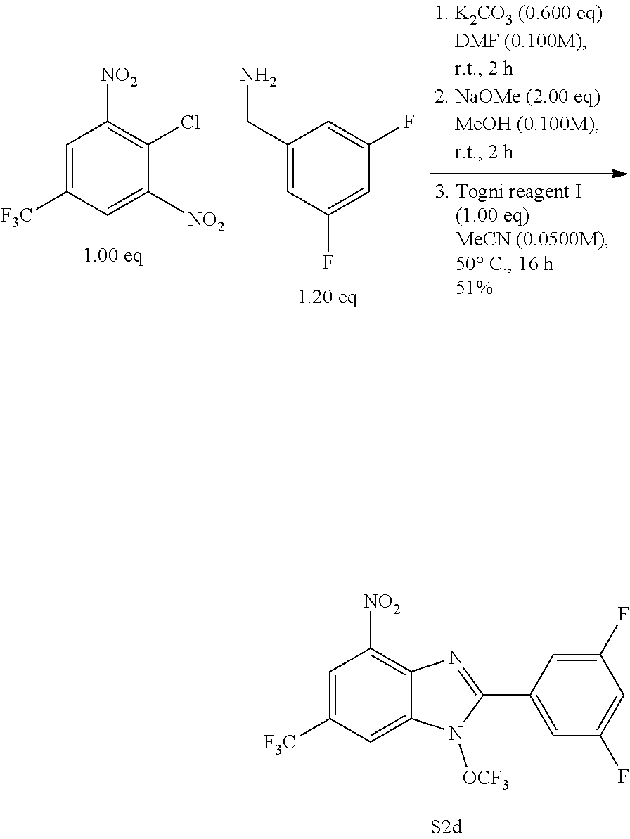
C1=C([F3C])C=C2C(=C1[NO2])N=C(C1=CC(F)=CC(F)=C1)N2[OCF3].C1=C([F3C])C=C([NO2])C(Cl)=C1[NO2].C1(CN)=CC(F)=CC(F)=C1
